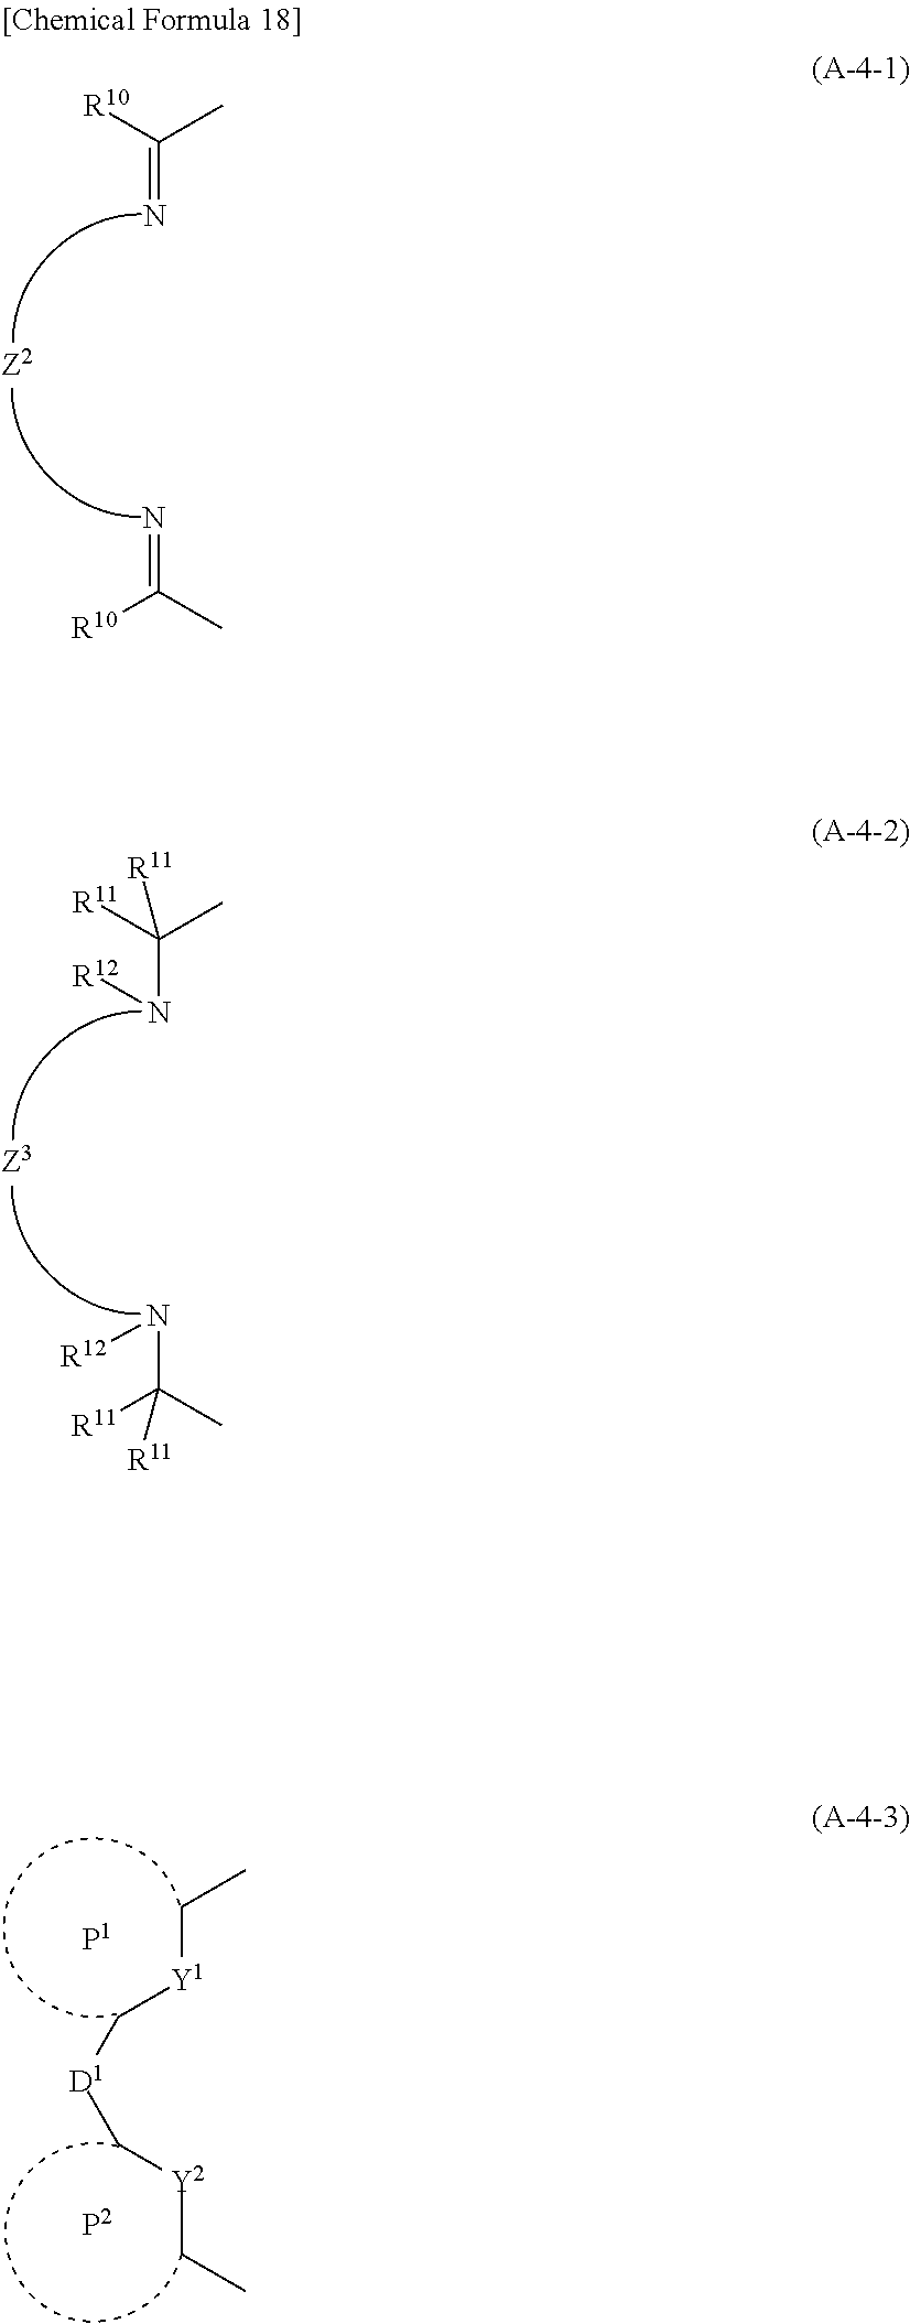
N=C(C)[R10].[Z2].N=C(C)[R10].N(C(C)([R11])[R11])[R12].[Z3].N(C(C)([R11])[R11])[R12].C([Y1]C[D1]C[Y2]CC)C
